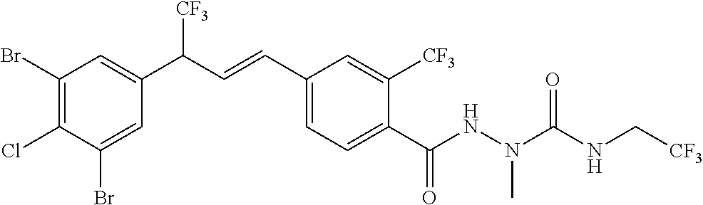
C1(Br)=C(Cl)C(Br)=CC(C(C=CC2=CC=C(C(NN(C(NC[CF3])=O)C)=O)C([CF3])=C2)[CF3])=C1
